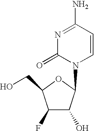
C1(F)C(O)C(N2C=CC(N)=NC2=O)OC1CO
